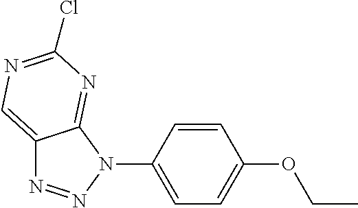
C12=CN=C(Cl)N=C1N(C1=CC=C(OCC)C=C1)N=N2
